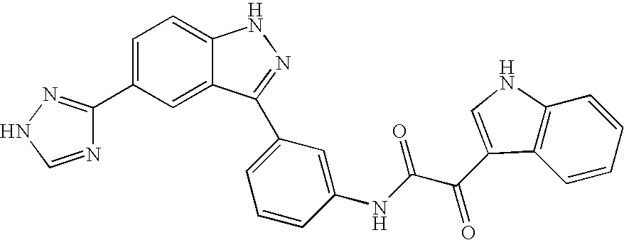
C1(C2=CC=C3C(=C2)C(C2=CC=CC(NC(C(C4=CNC5=C4C=CC=C5)=O)=O)=C2)=NN3)=NNC=N1
